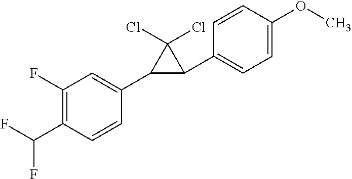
C1(F)=C(C(F)F)C=CC(C2C(C3=CC=C(OC)C=C3)C2(Cl)Cl)=C1
